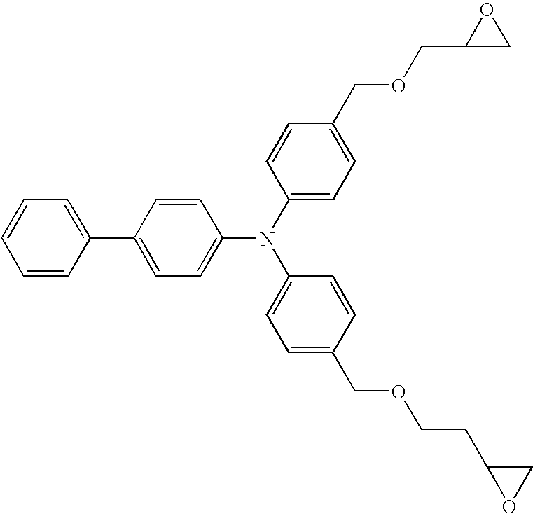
C1=CC(C2=CC=C(N(C3=CC=C(COCC4CO4)C=C3)C3=CC=C(COCCC4OC4)C=C3)C=C2)=CC=C1
